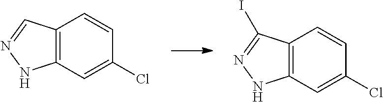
C12=C(C=C(Cl)C=C1)NN=C2I.C12=C(C=C(Cl)C=C1)NN=C2
